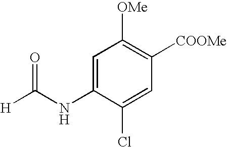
C1=C(NC([H])=O)C(Cl)=CC([COOMe])=C1[OMe]
